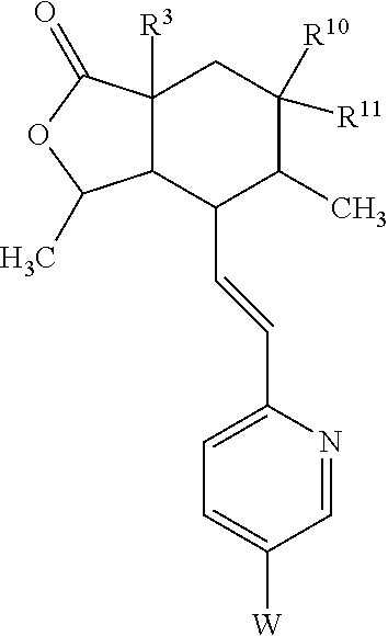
C12C([R3])(C(=O)OC1C)CC([R10])([R11])C(C)C2C=CC1=CC=C([W])C=N1
